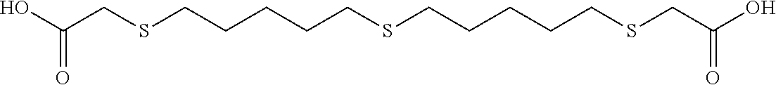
OC(CSCCCCCSCCCCCSCC(O)=O)=O
